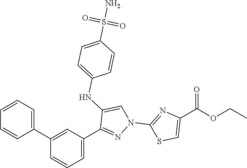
C1(C2=CC=CC=C2)=CC(C2=NN(C3=NC(C(OCC)=O)=CS3)C=C2NC2=CC=C(S(N)(=O)=O)C=C2)=CC=C1
